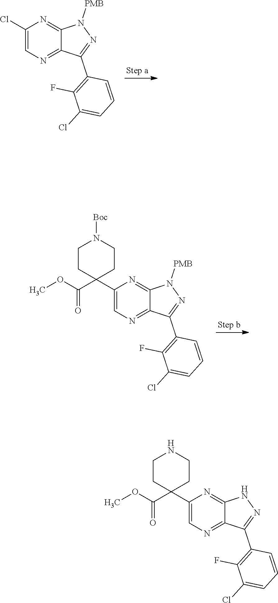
C1(Cl)=CN=C2C(=N1)N([PMB])N=C2C1=C(F)C(Cl)=CC=C1.C1(C2(C(OC)=O)CCN([Boc])CC2)=CN=C2C(=N1)N([PMB])N=C2C1=C(F)C(Cl)=CC=C1.C1(C2(C(OC)=O)CCNCC2)=CN=C2C(=N1)NN=C2C1=C(F)C(Cl)=CC=C1
